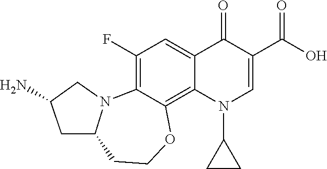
C1(F)=C2C(=C3C(=C1)C(=O)C(C(=O)O)=CN3C1CC1)OCCC1N2CC(N)C1
